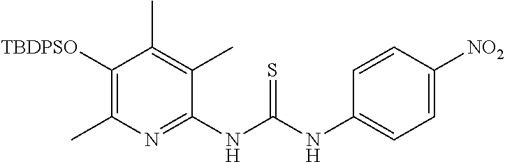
C1(NC(NC2=CC=C([NO2])C=C2)=S)=NC(C)=C([TBDPSO])C(C)=C1C
